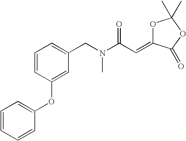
C1=CC=CC(OC2=CC(CN(C(C=C3OC(C)(C)OC3=O)=O)C)=CC=C2)=C1
